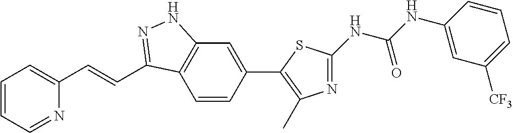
C1=CC=NC(C=CC2=NNC3=C2C=CC(C2=C(C)N=C(NC(NC4=CC([CF3])=CC=C4)=O)S2)=C3)=C1
